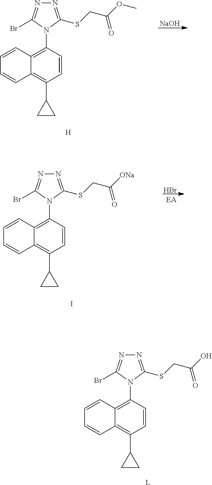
C12=C(N3C(Br)=NN=C3SCC(OC)=O)C=CC(C3CC3)=C1C=CC=C2.[H].[NaOH].C12=C(N3C(Br)=NN=C3SCC(=O)[ONa])C=CC(C3CC3)=C1C=CC=C2.I.Br.C12=C(N3C(Br)=NN=C3SCC(=O)O)C=CC(C3CC3)=C1C=CC=C2.[L]
